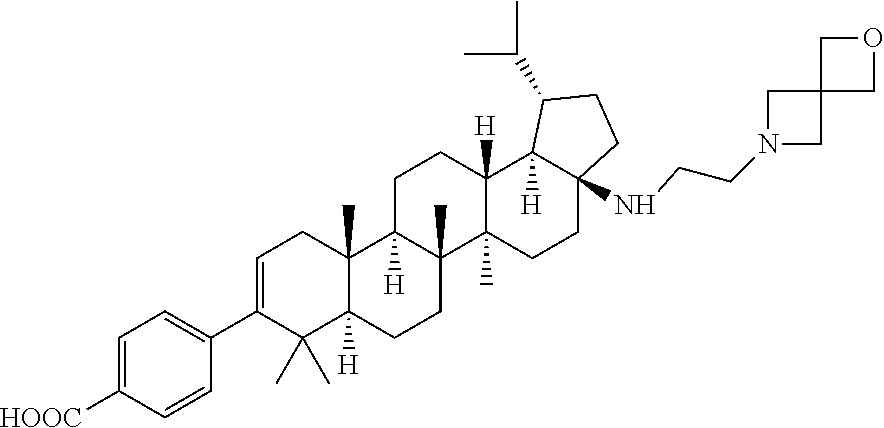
C1=C([HOOC])C=CC(C2=CCC3(C)C([H])(C2(C)C)CCC2(C)C3([H])CCC3([H])C2(C)CCC2(NCCN4CC5(C4)COC5)C3([H])C(C(C)C)CC2)=C1
